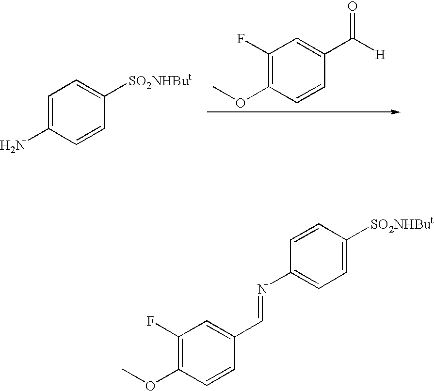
C1=C(N)C=CC([SO2NHBut])=C1.C1(F)=C(OC)C=CC(C([H])=O)=C1.C1(F)=C(OC)C=CC(C=NC2=CC=C([SO2NHBut])C=C2)=C1
